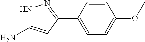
NC1=CC(C2=CC=C(OC)C=C2)=NN1
